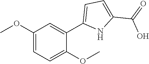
C1(OC)=CC=C(OC)C(C2=CC=C(C(=O)O)N2)=C1
